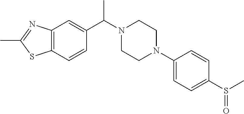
CC(N1CCN(C2=CC=C(S(C)=O)C=C2)CC1)C1=CC2=C(C=C1)SC(C)=N2
